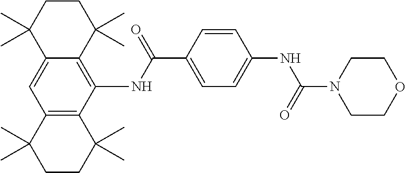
C12=C(C(NC(C3=CC=C(NC(N4CCOCC4)=O)C=C3)=O)=C3C(=C1)C(C)(C)CCC3(C)C)C(C)(C)CCC2(C)C
